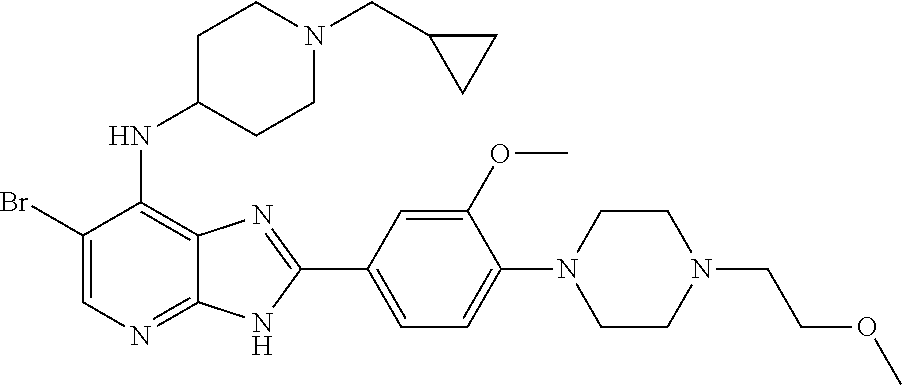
BrC1=CN=C2C(=C1NC1CCN(CC3CC3)CC1)N=C(C1=CC=C(N3CCN(CCOC)CC3)C(OC)=C1)N2
